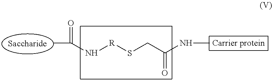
N([R]SCC(=O)NC)C(C)=O
